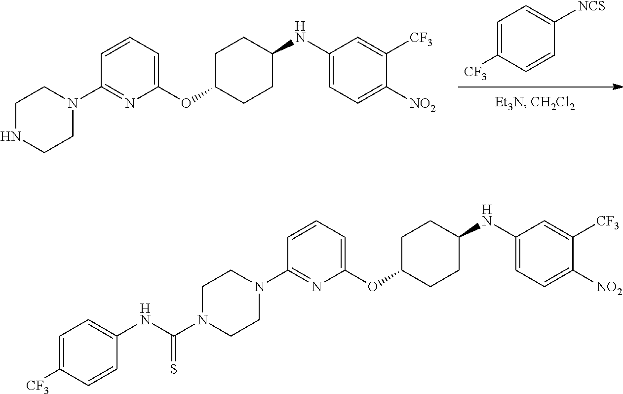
C1C(OC2=CC=CC(N3CCN(C(NC4=CC=C([CF3])C=C4)=S)CC3)=N2)CCC(NC2=CC=C([NO2])C([CF3])=C2)C1.C1C(OC2=CC=CC(N3CCNCC3)=N2)CCC(NC2=CC=C([NO2])C([CF3])=C2)C1.[NCS]C1=CC=C([CF3])C=C1
